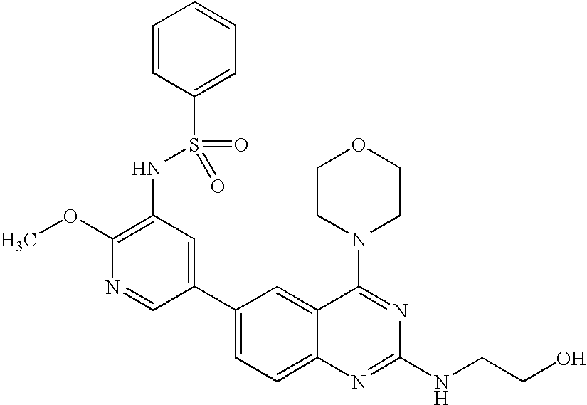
C1(OC)=C(NS(C2=CC=CC=C2)(=O)=O)C=C(C2=CC=C3C(=C2)C(N2CCOCC2)=NC(NCCO)=N3)C=N1
